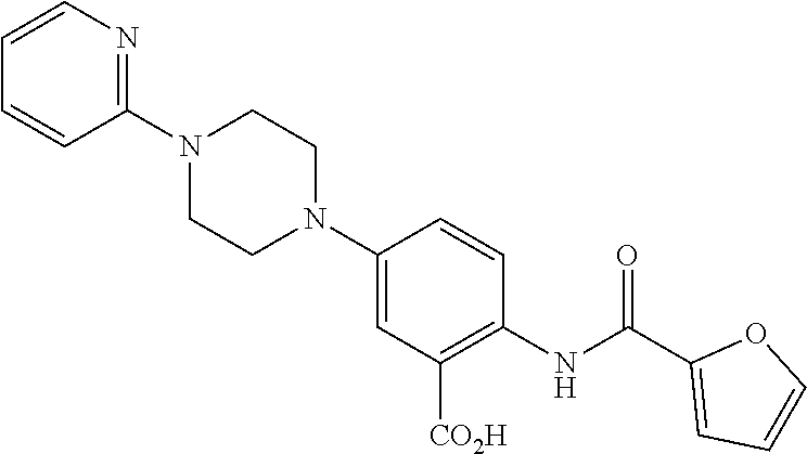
C1(C(NC2=C([CO2H])C=C(N3CCN(C4=NC=CC=C4)CC3)C=C2)=O)=CC=CO1
